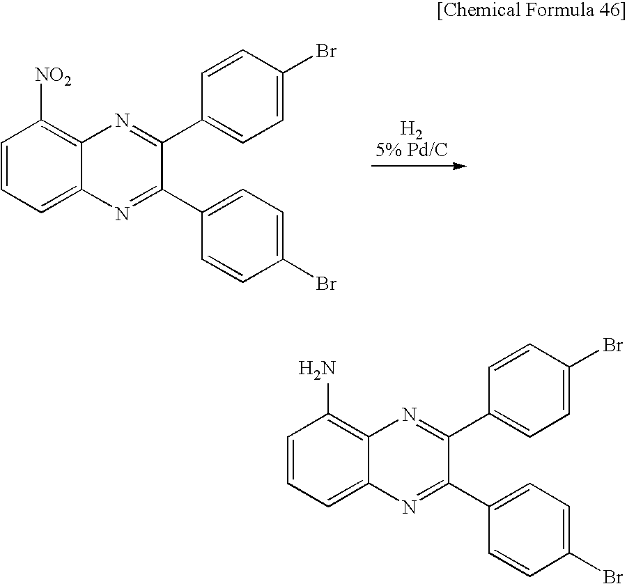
C1=CC=C2C(=C1[NO2])N=C(C1=CC=C(Br)C=C1)C(C1=CC=C(Br)C=C1)=N2.C1=CC=C2C(=C1N)N=C(C1=CC=C(Br)C=C1)C(C1=CC=C(Br)C=C1)=N2
